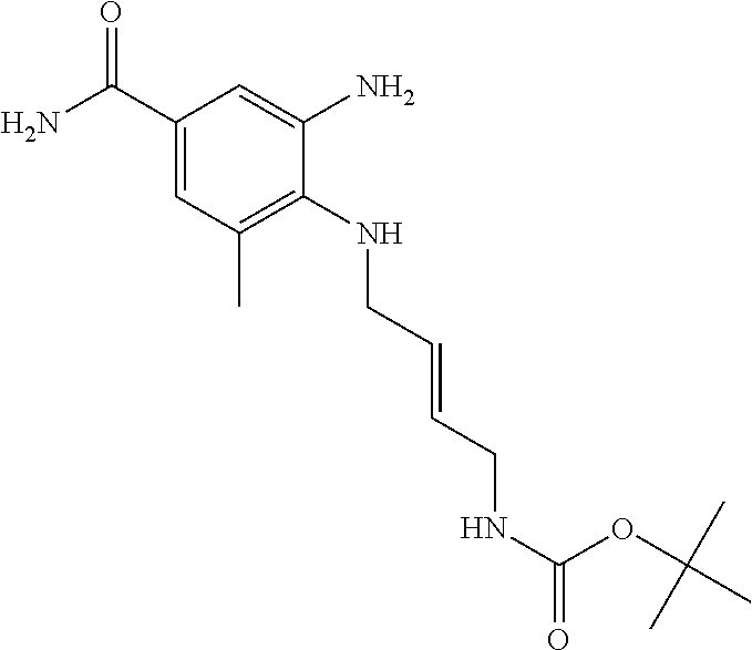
C(=CCNC1=C(C)C=C(C(N)=O)C=C1N)CNC(=O)OC(C)(C)C
